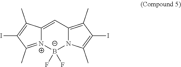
[N+]12=C(C)C(I)=C(C)C1=CC1=C(C)C(I)=C(C)N1[B-]2(F)F
